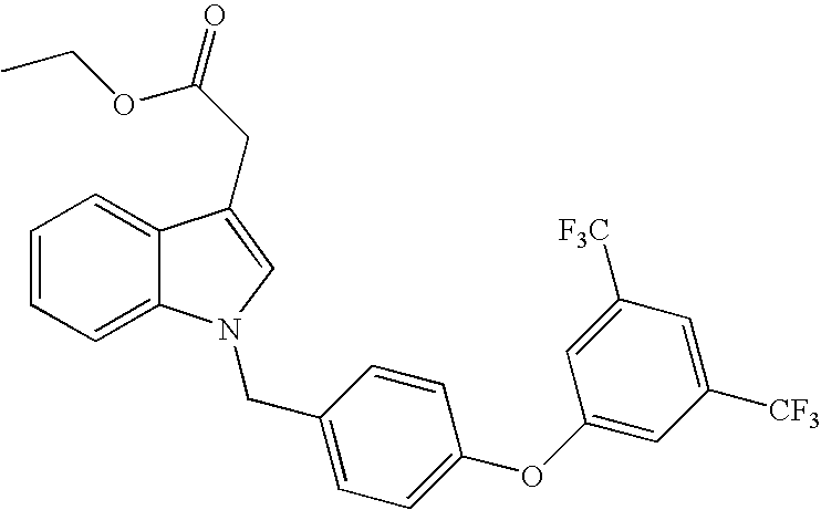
C1=CC=C2C(=C1)C(CC(OCC)=O)=CN2CC1=CC=C(OC2=CC([CF3])=CC([F3C])=C2)C=C1
